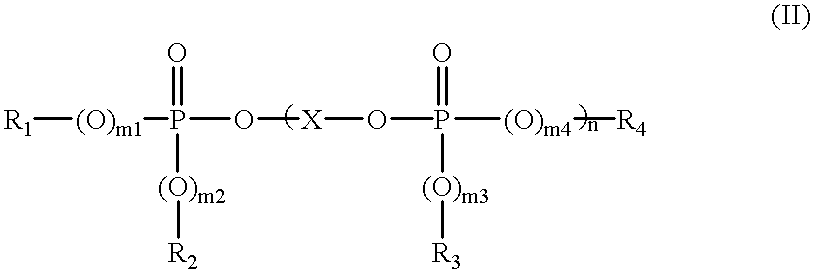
[R1][(O)m1]P(O[X]OP(=O)([(O)m3][R3])[(O)m4][R4])(=O)[(O)m2][R2]
